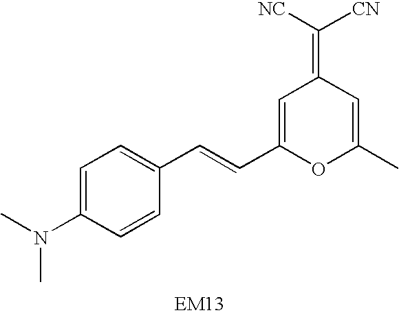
C1=C(N(C)C)C=CC(C=CC2=CC(=C([CN])[NC])C=C(C)O2)=C1
